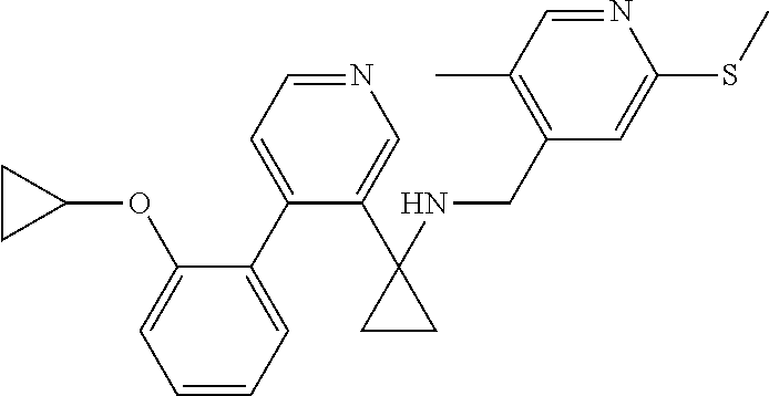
C1=CC=C(C2=CC=NC=C2C2(NCC3=C(C)C=NC(SC)=C3)CC2)C(OC2CC2)=C1
